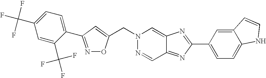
C(N1N=CC2=NC(C3=CC=C4C(=C3)C=CN4)=NC2=C1)C1=CC(C2=CC=C(C(F)(F)F)C=C2C(F)(F)F)=NO1
